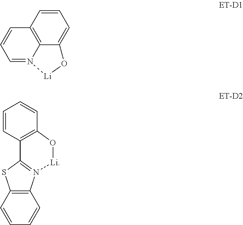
C1=C2C3=C(C=C1)C=CC=N3[Li]O2.C1=CC2=C(C=C1)O[Li]N1=C2SC2=C1C=CC=C2
